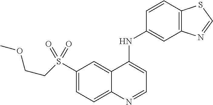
S(C1=CC=C2C(=C1)C(NC1=CC3=C(C=C1)SC=N3)=CC=N2)(=O)(=O)CCOC
